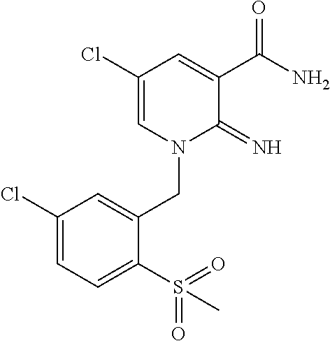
C1(Cl)=CN(CC2=CC(Cl)=CC=C2S(=O)(=O)C)C(=N)C(C(N)=O)=C1
